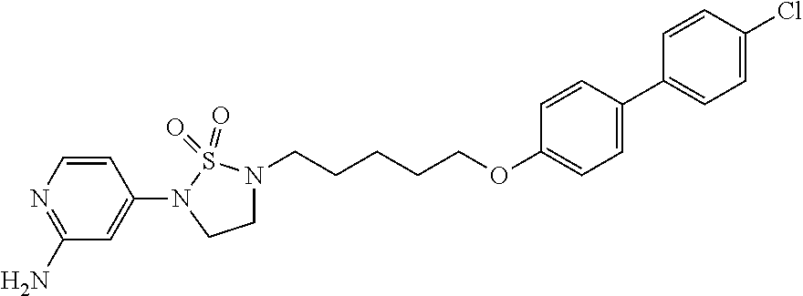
N1(C2=CC(N)=NC=C2)CCN(CCCCCOC2=CC=C(C3=CC=C(Cl)C=C3)C=C2)S1(=O)=O
